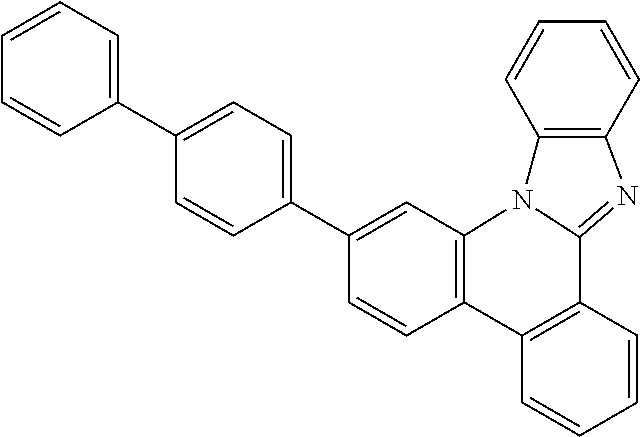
C1=CC2=C(C=C1C1=CC=C(C3=CC=CC=C3)C=C1)N1C(=NC3=C1C=CC=C3)C1=C2C=CC=C1
